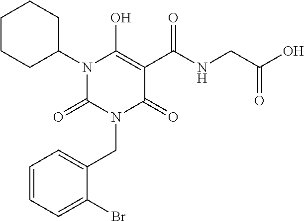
C1CCC(N2C(=O)N(CC3=CC=CC=C3Br)C(=O)C(C(NCC(O)=O)=O)=C2O)CC1
